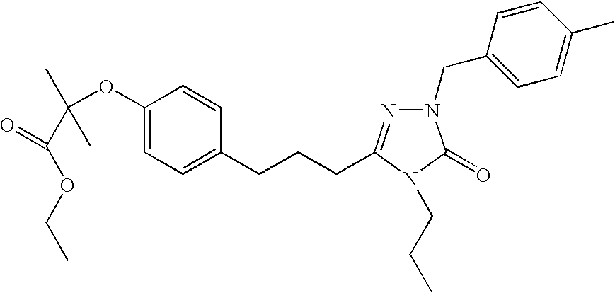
C1(OC(C)(C(OCC)=O)C)=CC=C(CCCC2=NN(CC3=CC=C(C)C=C3)C(=O)N2CCC)C=C1
